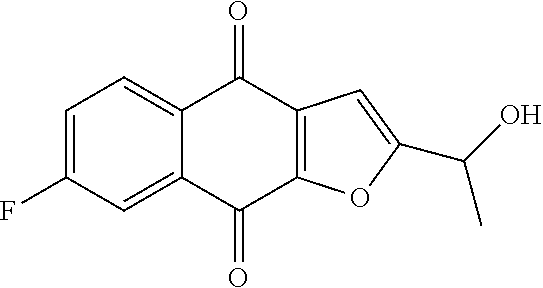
C1=C(F)C=C2C(=C1)C(=O)C1=C(C2=O)OC(C(O)C)=C1
